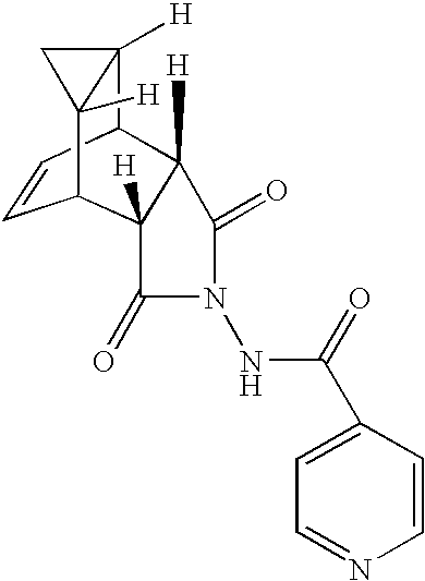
C12([H])C3C=CC(C4([H])C3([H])C(=O)N(NC(C3=CC=NC=C3)=O)C4=O)C1([H])C2
